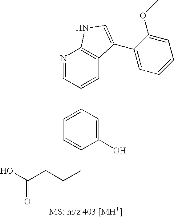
C1=C(C2=CC3=C(N=C2)NC=C3C2=CC=CC=C2OC)C=C(O)C(CCCC(O)=O)=C1
